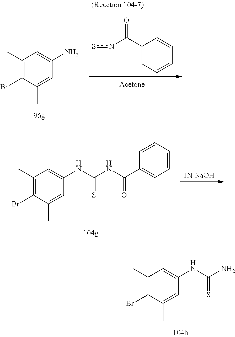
C1(C(ns)=O)=CC=CC=C1.C1(C)=C(Br)C(C)=CC(N)=C1.[1N NaOH].C1(C)=C(Br)C(C)=CC(NC(NC(C2=CC=CC=C2)=O)=S)=C1.C1(C)=C(Br)C(C)=CC(NC(N)=S)=C1
